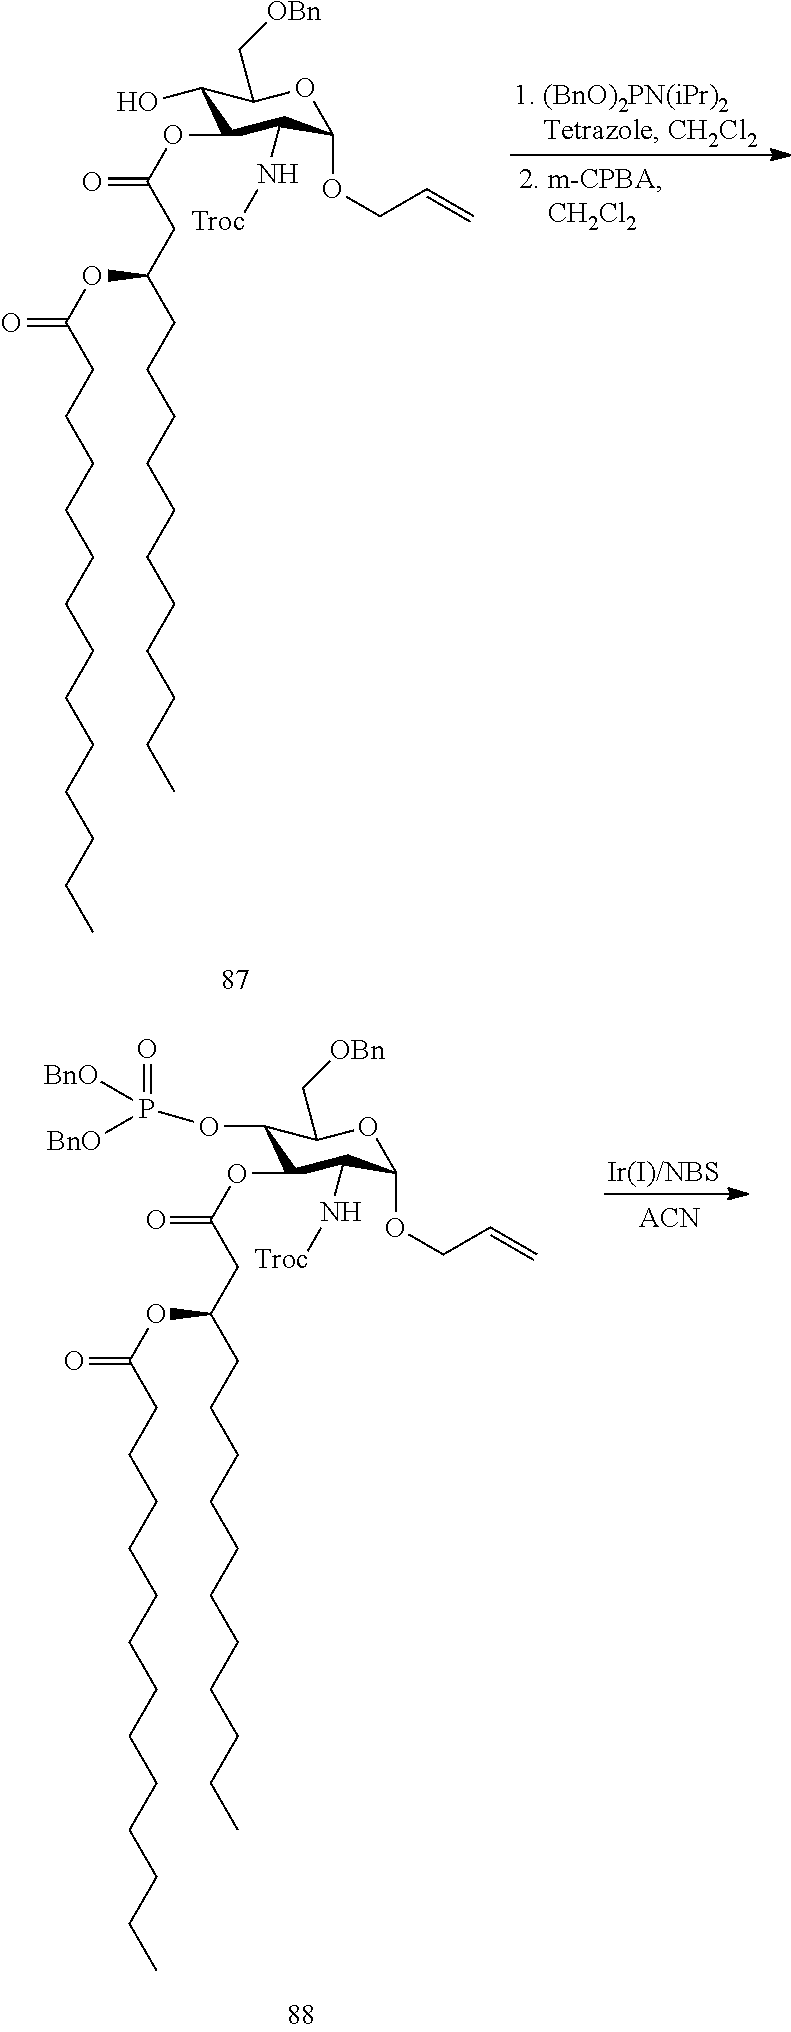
C1(O)C(OC(CC(CCCCCCCCCCC)OC(CCCCCCCCCCCCC)=O)=O)C(N[Troc])C(OCC=C)OC1C[OBn].C1(OP([BnO])(=O)[BnO])C(OC(CC(CCCCCCCCCCC)OC(CCCCCCCCCCCCC)=O)=O)C(N[Troc])C(OCC=C)OC1C[OBn].[ACN]
